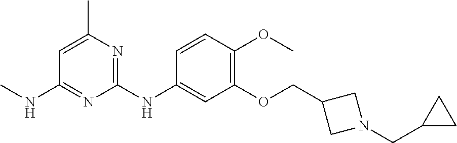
C1=C(C)N=C(NC2=CC(OCC3CN(CC4CC4)C3)=C(OC)C=C2)N=C1NC
